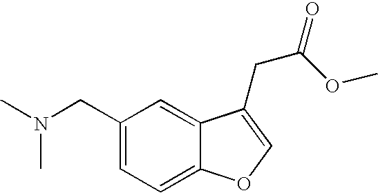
N(CC1=CC=C2C(=C1)C(CC(OC)=O)=CO2)(C)C
